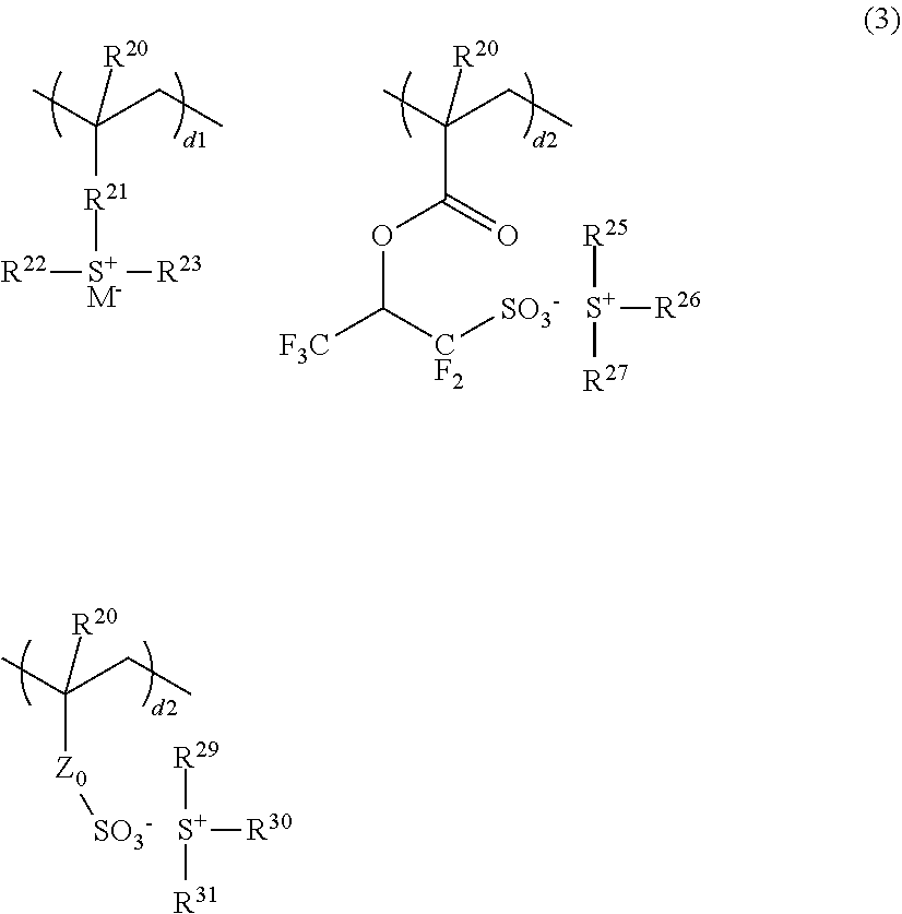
[R21](C(C)(CC)[R20])[S+M-]([R22])[R23].C(C(C)(CC)[R20])(=O)OC([F3C])[CF2][SO3-].[S+]([R26])([R27])[R25].[Z0](C(C)(CC)[R20])[SO3-].[S+]([R30])([R31])[R29]
